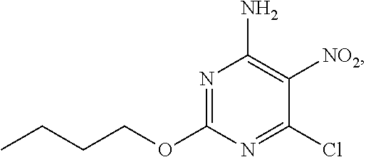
N1=C(OCCCC)N=C(Cl)C([NO2])=C1N
